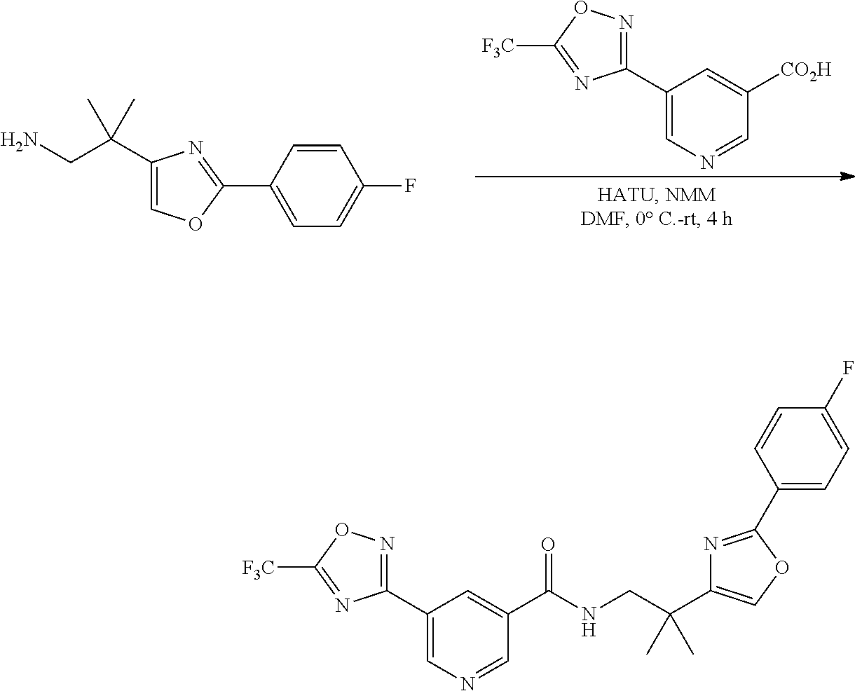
C1(C2=NOC([F3C])=N2)=CN=CC([CO2H])=C1.C1(C(CN)(C)C)=COC(C2=CC=C(F)C=C2)=N1.C1(C2=NOC([F3C])=N2)=CN=CC(C(NCC(C2=COC(C3=CC=C(F)C=C3)=N2)(C)C)=O)=C1
